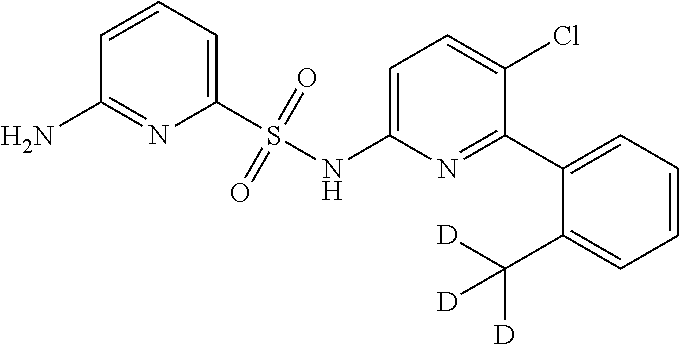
C1=C(NS(C2=CC=CC(N)=N2)(=O)=O)N=C(C2=CC=CC=C2C([D])([D])[D])C(Cl)=C1
